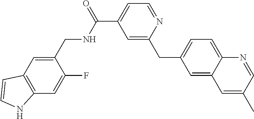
C1=C(CC2=CC(C(=O)NCC3=CC4=C(C=C3F)NC=C4)=CC=N2)C=C2C(=C1)N=CC(C)=C2
